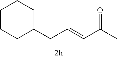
C(C(=CC(C)=O)C)C1CCCCC1
